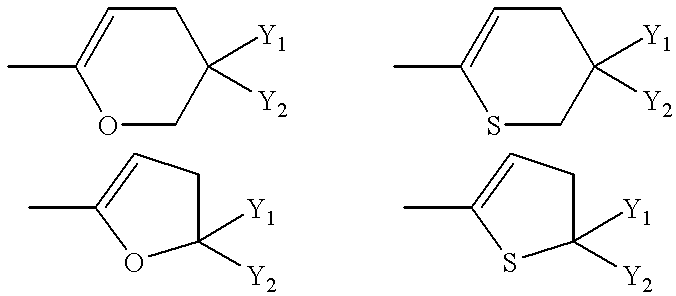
CC1=CCC([Y1])([Y2])CO1.CC1=CCC([Y1])([Y2])CS1.CC1=CCC([Y1])([Y2])O1.CC1=CCC([Y1])([Y2])S1
